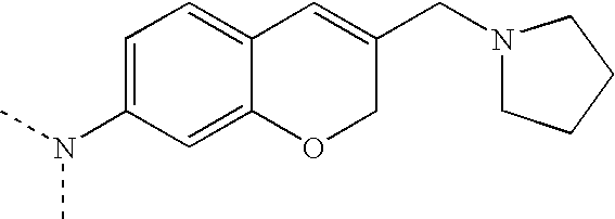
C1=C(N(C)C)C=C2C(=C1)C=C(CN1CCCC1)CO2
